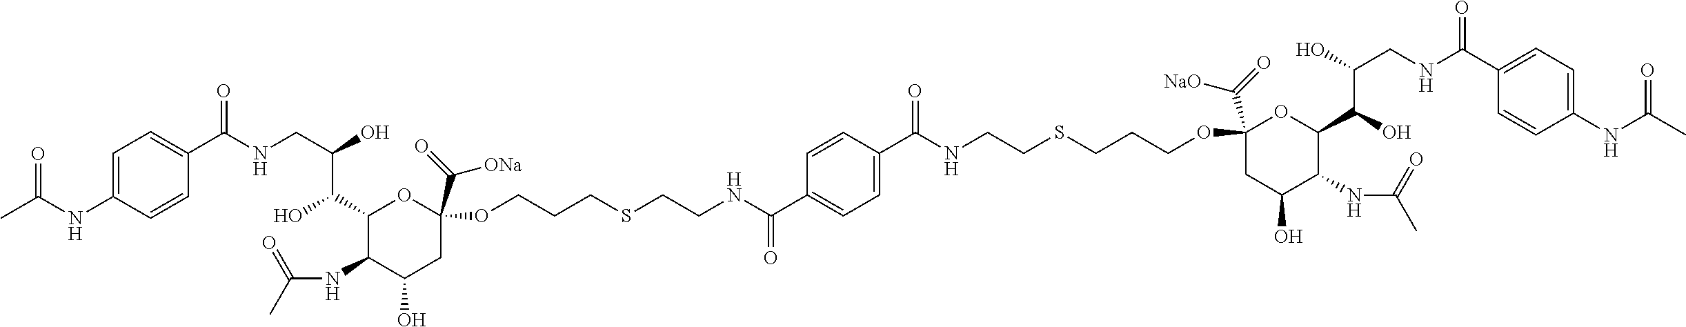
C(NCC(O)C(C1C(NC(C)=O)C(O)CC(C(=O)[ONa])(OCCCSCCNC(C2=CC=C(C(NCCSCCCOC3(C(=O)[NaO])CC(O)C(NC(C)=O)C(C(O)C(O)CNC(C4=CC=C(NC(C)=O)C=C4)=O)O3)=O)C=C2)=O)O1)O)(=O)C1=CC=C(NC(C)=O)C=C1
